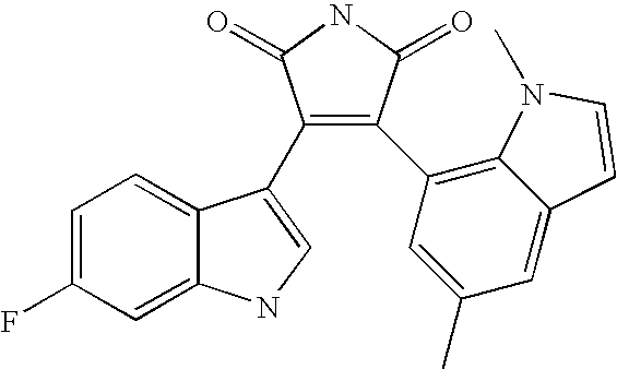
C1=C(F)C=C2C(=C1)C(C1=C(C3=C4C(=CC(C)=C3)C=CN4C)C(=O)NC1=O)=CN2
